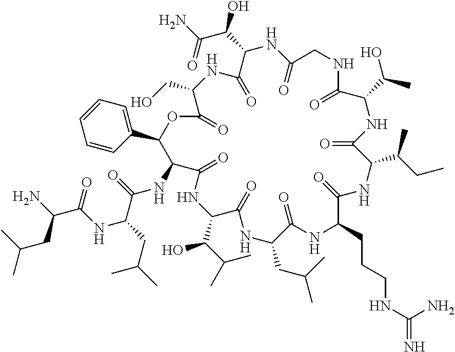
C1(=O)OC(C2=CC=CC=C2)C(NC(=O)C(CC(C)C)NC(C(N)CC(C)C)=O)C(=O)NC(C(C(C)C)O)C(=O)NC(CC(C)C)C(=O)NC(CCCNC(=N)N)C(=O)NC(C(CC)C)C(=O)NC(C(C)O)C(=O)NCC(=O)NC(C(O)C(N)=O)C(=O)NC1CO
